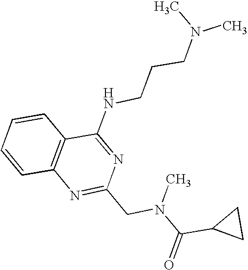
C1=CC2=C(C=C1)C(NCCCN(C)C)=NC(CN(C(C1CC1)=O)C)=N2
